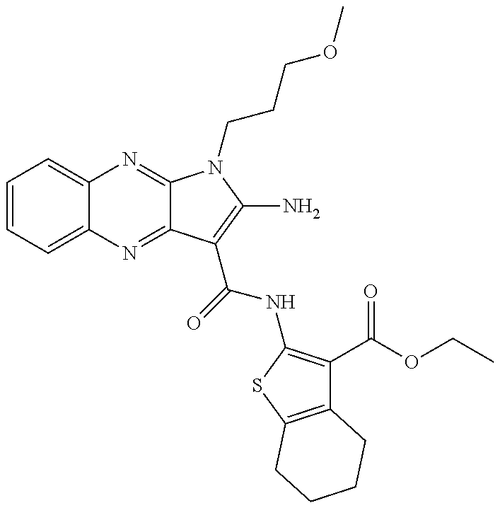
C1=CC=C2C(=C1)N=C1C(=N2)C(C(=O)NC2=C(C(OCC)=O)C3=C(S2)CCCC3)=C(N)N1CCCOC
